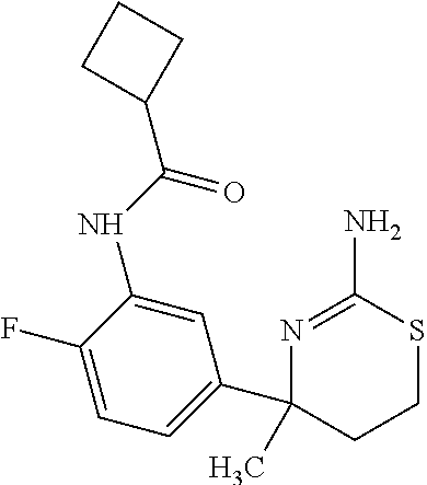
C1=C(NC(C2CCC2)=O)C(F)=CC=C1C1(C)N=C(N)SCC1
